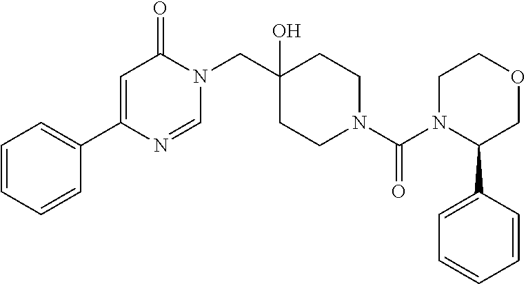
C1(C2=CC(=O)N(CC3(O)CCN(C(=O)N4C(C5=CC=CC=C5)COCC4)CC3)C=N2)=CC=CC=C1
